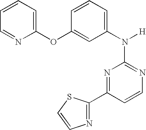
N1=C(N([H])C2=CC=CC(OC3=CC=CC=N3)=C2)N=C(C2=NC=CS2)C=C1
